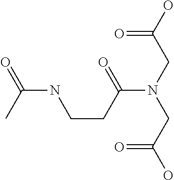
O=C(O)CN(CC(O)=O)C(=O)CCNC(=O)C
